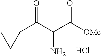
C1(C(C(C([OMe])=O)N)=O)CC1.Cl
